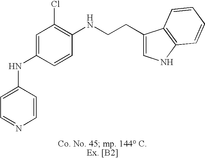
C1=C(NC2=CC(Cl)=C(NCCC3=CNC4=C3C=CC=C4)C=C2)C=CN=C1
